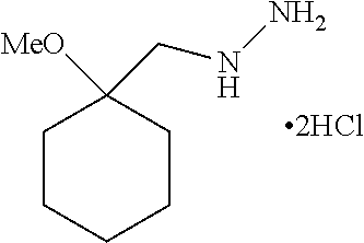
C1CCCCC1([MeO])CNN
